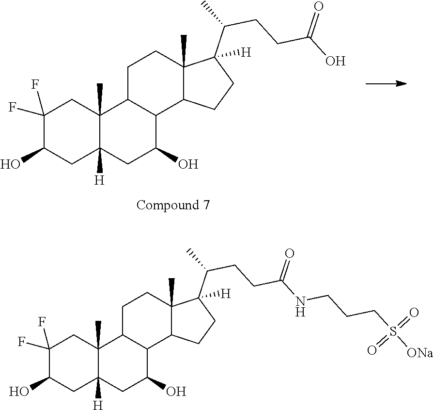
C1(F)(F)C(O)CC2([H])C(C)(C1)C1C(C(O)C2)C2C(C)(CC1)C(C(C)CCC(O)=O)([H])CC2.C1(F)(F)C(O)CC2([H])C(C)(C1)C1C(C(O)C2)C2C(C)(CC1)C(C(C)CCC(NCCCS([ONa])(=O)=O)=O)([H])CC2
